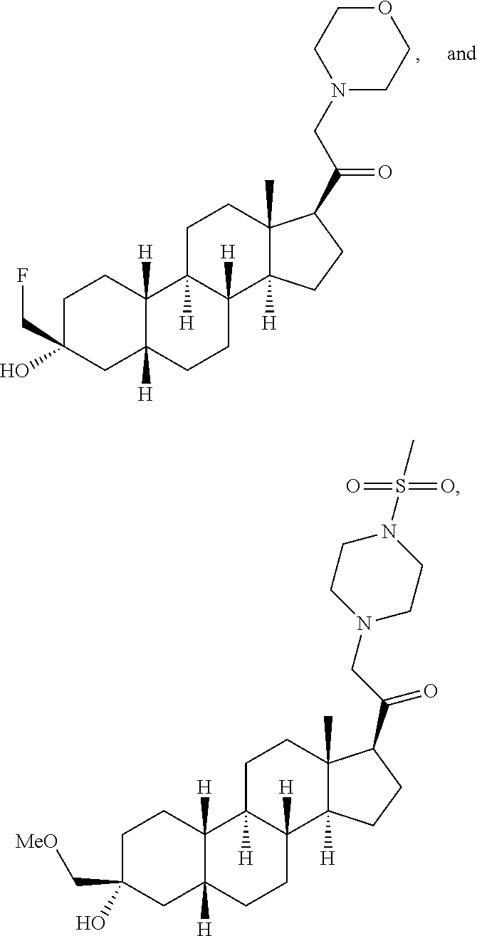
C1C(O)(CF)CC2([H])C([H])(C1)C1([H])C([H])(CC2)C2([H])C(C)(CC1)C(C(CN1CCOCC1)=O)CC2.C1C(O)(C[MeO])CC2([H])C([H])(C1)C1([H])C([H])(CC2)C2([H])C(C)(CC1)C(C(CN1CCN(S(C)(=O)=O)CC1)=O)CC2
